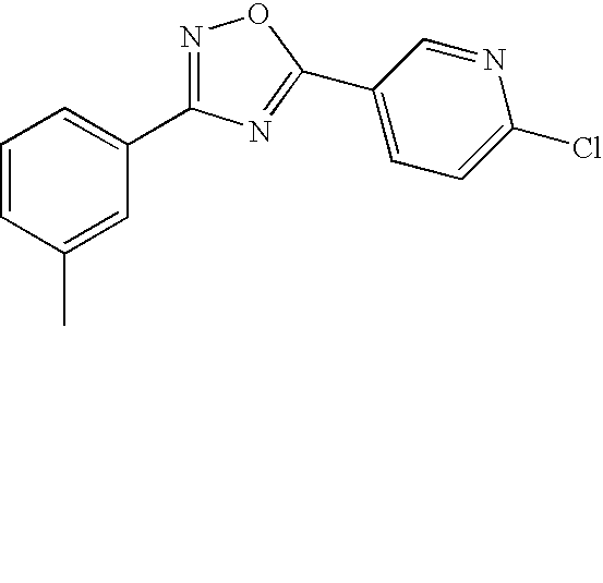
C1=CC(C)=CC(C2=NOC(C3=CC=C(Cl)N=C3)=N2)=C1
